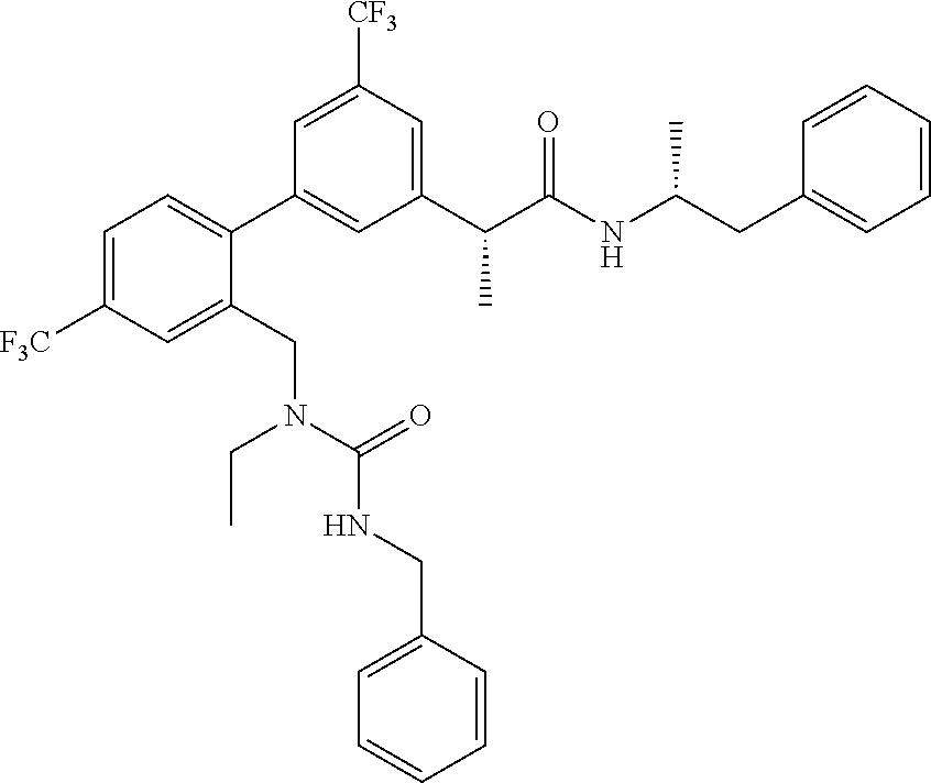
C1=C([F3C])C=C(CN(C(=O)NCC2=CC=CC=C2)CC)C(C2=CC(C(C(NC(CC3=CC=CC=C3)C)=O)C)=CC([CF3])=C2)=C1
